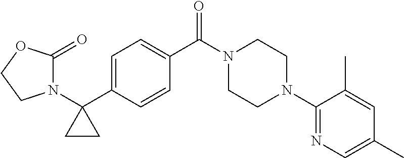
C1=C(C2(N3C(=O)OCC3)CC2)C=CC(C(N2CCN(C3=NC=C(C)C=C3C)CC2)=O)=C1
